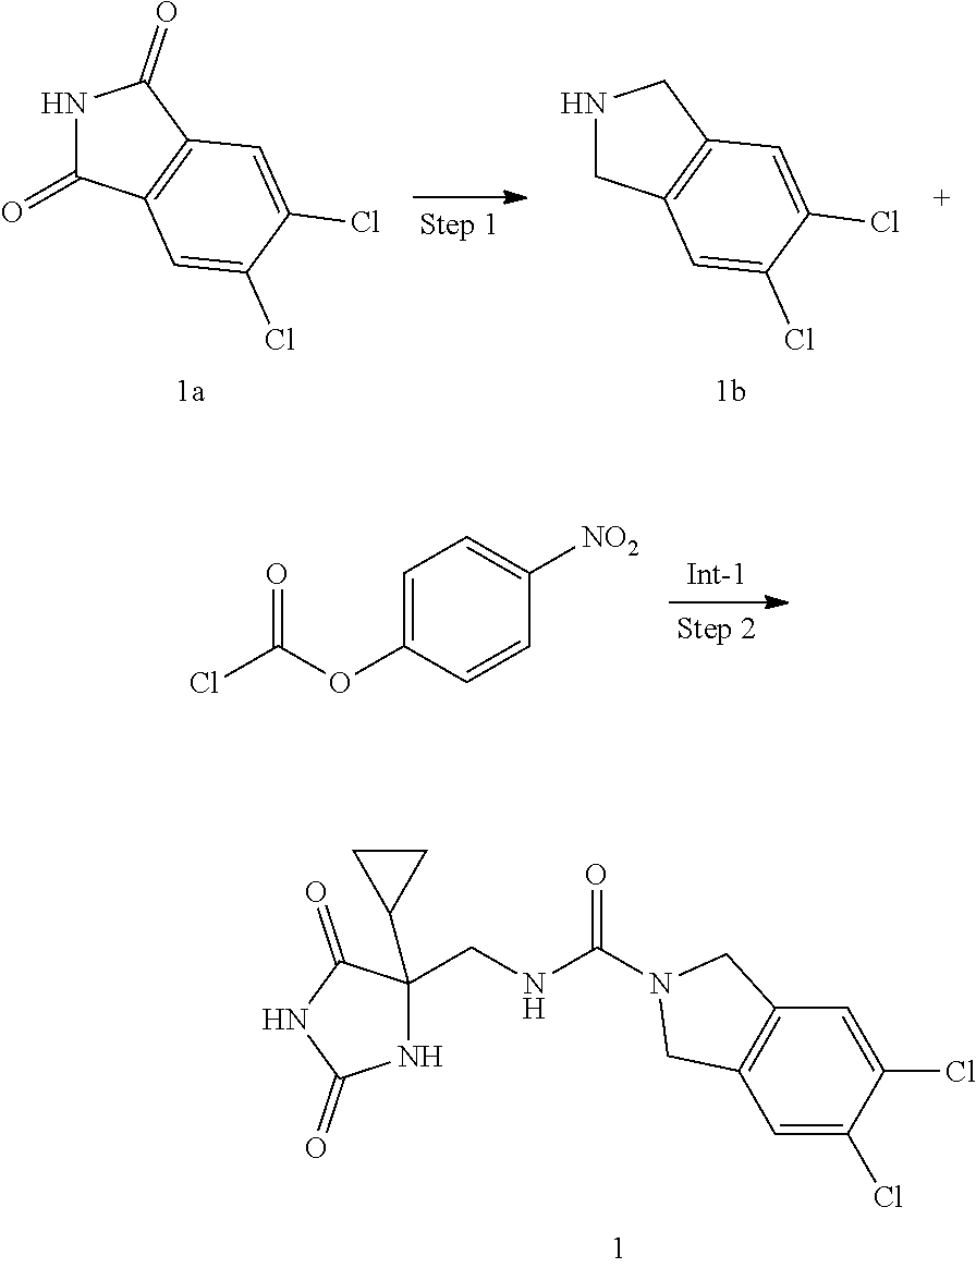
N1C(=O)C2=C(C1=O)C=C(Cl)C(Cl)=C2.N1CC2=C(C1)C=C(Cl)C(Cl)=C2.C1=C(OC(Cl)=O)C=CC([NO2])=C1.C1=C(Cl)C(Cl)=CC2=C1CN(C(NCC1(C3CC3)NC(=O)NC1=O)=O)C2
